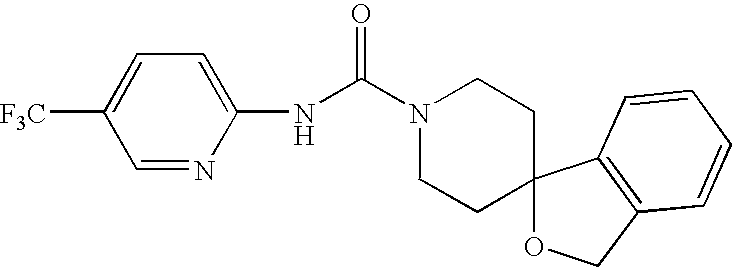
C1=C([F3C])C=NC(NC(N2CCC3(CC2)OCC2=C3C=CC=C2)=O)=C1
